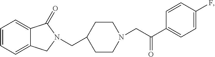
C1=C(F)C=CC(C(CN2CCC(CN3CC4=CC=CC=C4C3=O)CC2)=O)=C1
